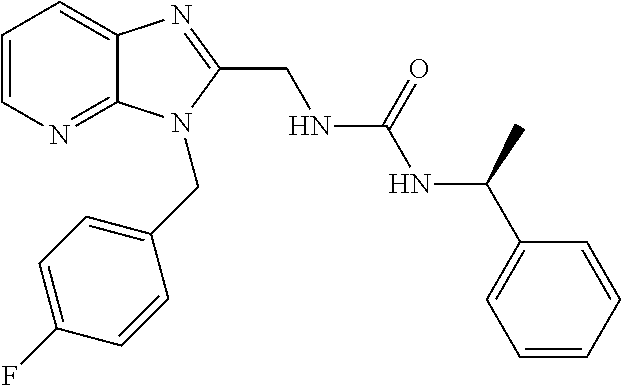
C1=CN=C2C(=C1)N=C(CNC(NC(C1=CC=CC=C1)C)=O)N2CC1=CC=C(F)C=C1
